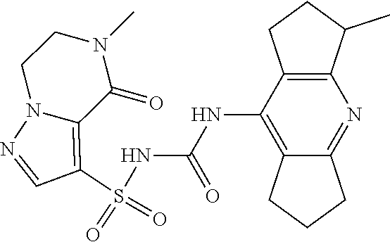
S(NC(NC1=C2C(=NC3=C1CCC3C)CCC2)=O)(C1=C2N(N=C1)CCN(C)C2=O)(=O)=O
